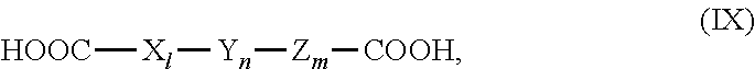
[HOOC][Xl][Yn][Zm][COOH]
